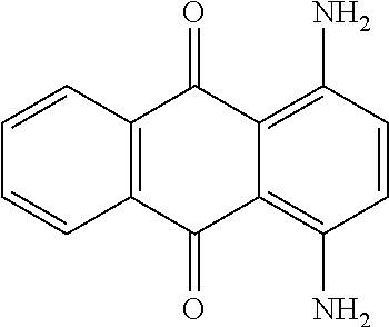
C1=CC(N)=C2C(=C1N)C(=O)C1=C(C2=O)C=CC=C1
